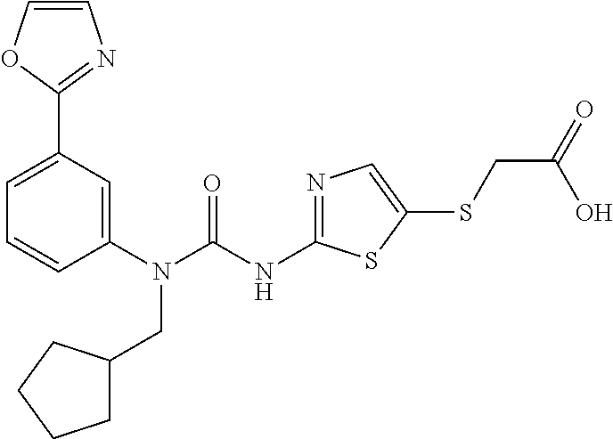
C1(N(CC2CCCC2)C(=O)NC2=NC=C(SCC(=O)O)S2)=CC(C2=NC=CO2)=CC=C1
